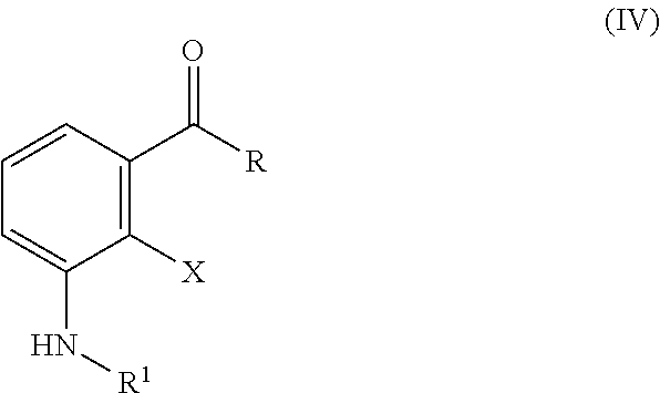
C1([X])=C(C([R])=O)C=CC=C1N[R1]
